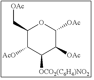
C1(C[OAc])C([AcO])C([OCO2(C6H4)NO2])C([OAc])C([OAc])O1
